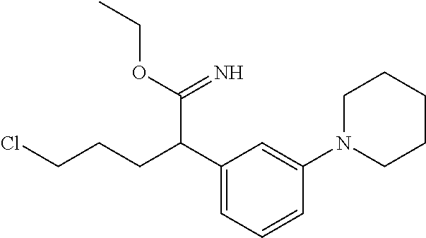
C1(C(CCCCl)C(=N)OCC)=CC=CC(N2CCCCC2)=C1
